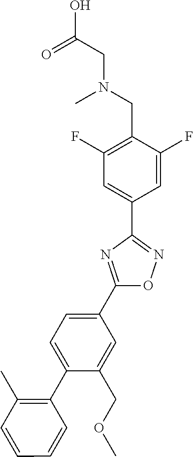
O1N=C(C2=CC(F)=C(CN(C)CC(=O)O)C(F)=C2)N=C1C1=CC=C(C2=C(C)C=CC=C2)C(COC)=C1
